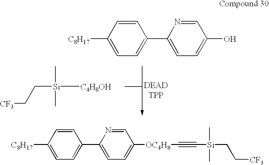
[C8H17]C1=CC=C(C2=CC=C(O)C=N2)C=C1.[CF3]CC[Si](C)(C)[C4H8OH].[C8H17]C1=CC=C(C2=CC=C([OC4H8]C#C[Si](C)(C)CC[CF3])C=N2)C=C1
